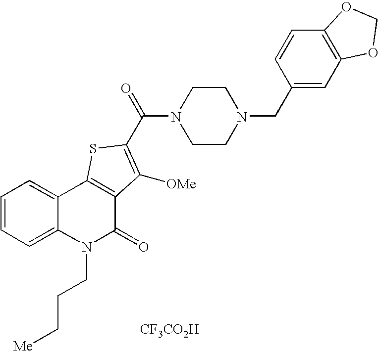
[CF3CO2H].N1(C(=O)C2=C([OMe])C3=C(C4=CC=CC=C4N(CCC[Me])C3=O)S2)CCN(CC2=CC3=C(C=C2)OCO3)CC1
